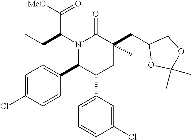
N1(C(CC)C([MeO])=O)C(C2=CC=C(Cl)C=C2)C(C2=CC=CC(Cl)=C2)CC(CC2OC(C)(C)OC2)(C)C1=O
